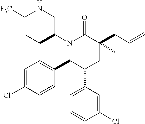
C1=C(Cl)C=CC(C2C(C3=CC=CC(Cl)=C3)CC(CC=C)(C)C(=O)N2C(CC)CNC[F3C])=C1
